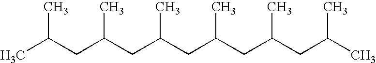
CC(CC(CC(CC(CC(CC(C)C)C)C)C)C)C
